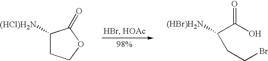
C1([(HCl)H2N])CCOC1=O.C([(HBr)H2N])(C(O)=O)CCBr
